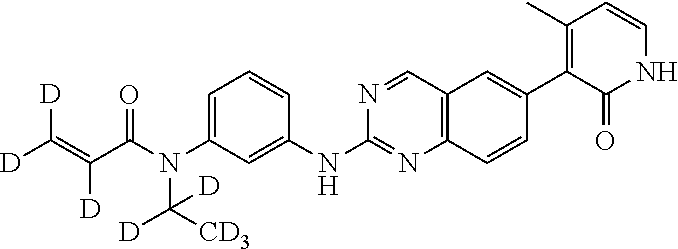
C1=C(N(C(C(=C([D])[D])[D])=O)C([CD3])([D])[D])C=C(NC2=NC3=C(C=N2)C=C(C2=C(C)C=CNC2=O)C=C3)C=C1
